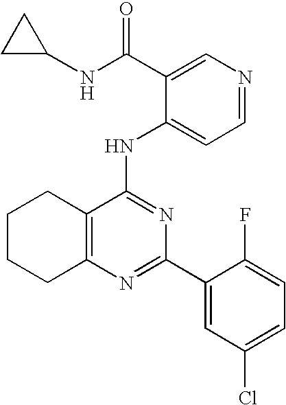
C12=C(C(NC3=CC=NC=C3C(NC3CC3)=O)=NC(C3=CC(Cl)=CC=C3F)=N1)CCCC2
